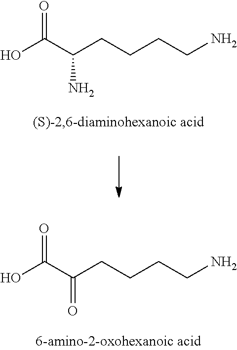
O=C(C(CCCCN)=O)O.O=C(C(CCCCN)N)O
